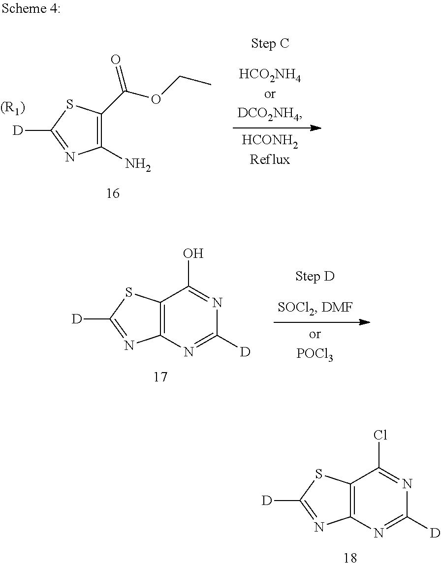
C12=C(N=C([D])N=C1Cl)N=C([D])S2.C12=C(N=C([D])N=C1O)N=C([D])S2.[D]C1=NC(N)=C(C(OCC)=O)S1.[(R1)]
